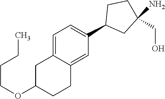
C1=C2C(=CC(C3CC(N)(CO)CC3)=C1)CCC(OCCCC)C2
